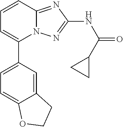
C1(C2=CC=C3C(=C2)CCO3)=CC=CC2=NC(NC(=O)C3CC3)=NN12
